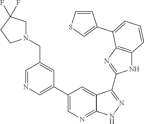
C1=NC=C(C2=CN=C3C(=C2)C(C2=NC4=C(N2)C=CC=C4C2=CSC=C2)=NN3)C=C1CN1CC(F)(F)CC1
